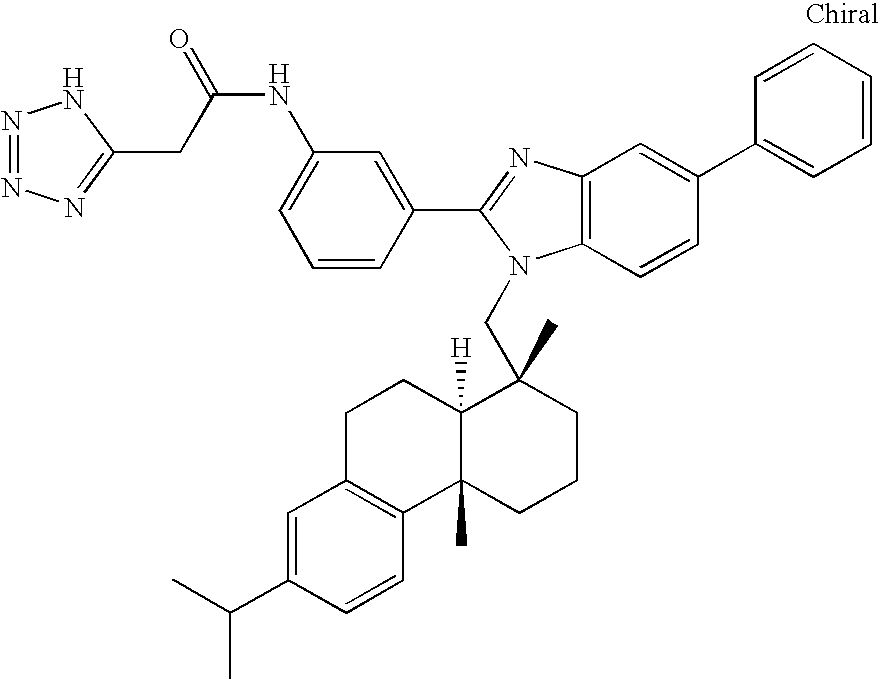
C1=CC(C2=NC3=C(N2CC2(C)C4([H])C(C)(CCC2)C2=C(CC4)C=C(C(C)C)C=C2)C=CC(C2=CC=CC=C2)=C3)=CC(NC(CC2=NN=NN2)=O)=C1
